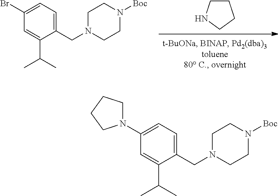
C1CNCC1.C1=C(C(C)C)C(CN2CCN([Boc])CC2)=CC=C1Br.C1=C(C(C)C)C(CN2CCN([Boc])CC2)=CC=C1N1CCCC1
